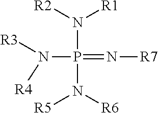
[R2]N([R1])P(N([R5])[R6])(=N[R7])N([R3])[R4]
